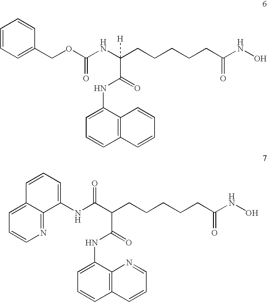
C1=CC=C(COC(NC(CCCCCC(NO)=O)(C(=O)NC2=CC=CC3=C2C=CC=C3)[H])=O)C=C1.C(CCCCCC(NO)=O)(C(=O)NC1=CC=CC2=C1N=CC=C2)C(NC1=CC=CC2=CC=CN=C12)=O
